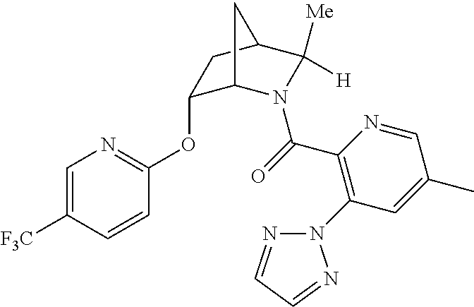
C1(OC2=NC=C([F3C])C=C2)C2N(C(=O)C3=C(N4N=CC=N4)C=C(C)C=N3)C([Me])([H])C(C1)C2
